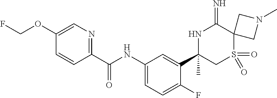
C1(C(NC2=CC=C(F)C(C3(C)CS(=O)(=O)C4(C(=N)N3)CN(C)C4)=C2)=O)=NC=C(OCF)C=C1
